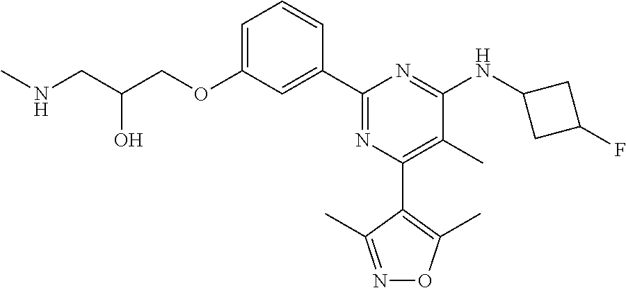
C1=C(OCC(CNC)O)C=C(C2=NC(C3=C(C)ON=C3C)=C(C)C(NC3CC(F)C3)=N2)C=C1
